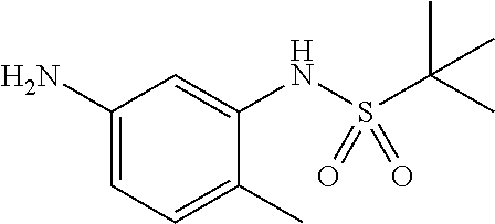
C1(N)=CC=C(C)C(NS(C(C)(C)C)(=O)=O)=C1
